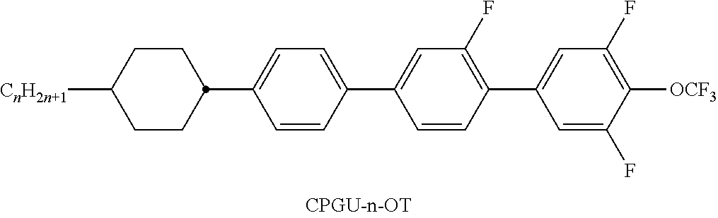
C1CC(C2=CC=C(C3=CC(F)=C(C4=CC(F)=C([OCF3])C(F)=C4)C=C3)C=C2)CCC1[CnH2n+1]
